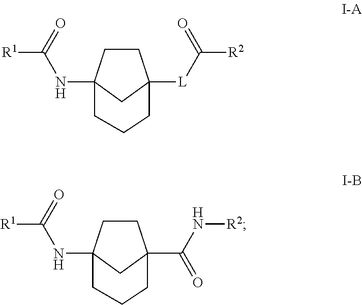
C1CC2(NC([R1])=O)CC1([L]C([R2])=O)CCC2.C1CC2(NC([R1])=O)CC1(C(N[R2])=O)CCC2
